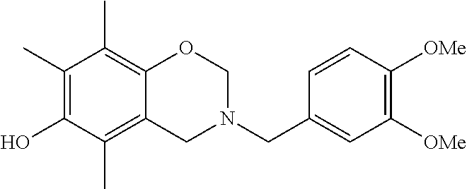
C1(C)=C(O)C(C)=C2C(=C1C)OCN(CC1=CC([OMe])=C([OMe])C=C1)C2
